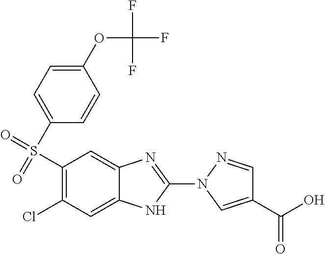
C1(OC(F)(F)F)=CC=C(S(C2=C(Cl)C=C3C(=C2)N=C(N2C=C(C(O)=O)C=N2)N3)(=O)=O)C=C1
